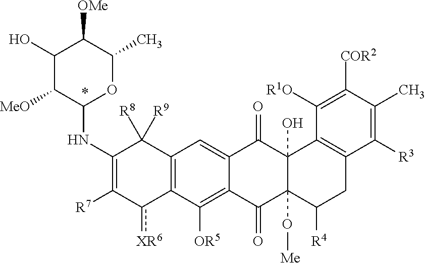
C1(O)C([MeO])C(NC2=C([R7])c([XR6])C3=C(C2([R8])[R9])C=C2C(=C3[OR5])C(=O)C3(O[Me])C(O)(C2=O)C2=C(CC3[R4])C([R3])=C(C)C([COR2])=C2[R1O])OC(C)C1[OMe]
